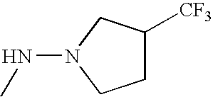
C1C([CF3])CN(NC)C1
